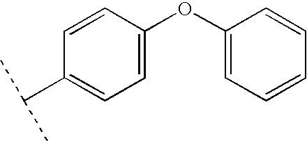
C1=CC(OC2=CC=CC=C2)=CC=C1C(C)C
